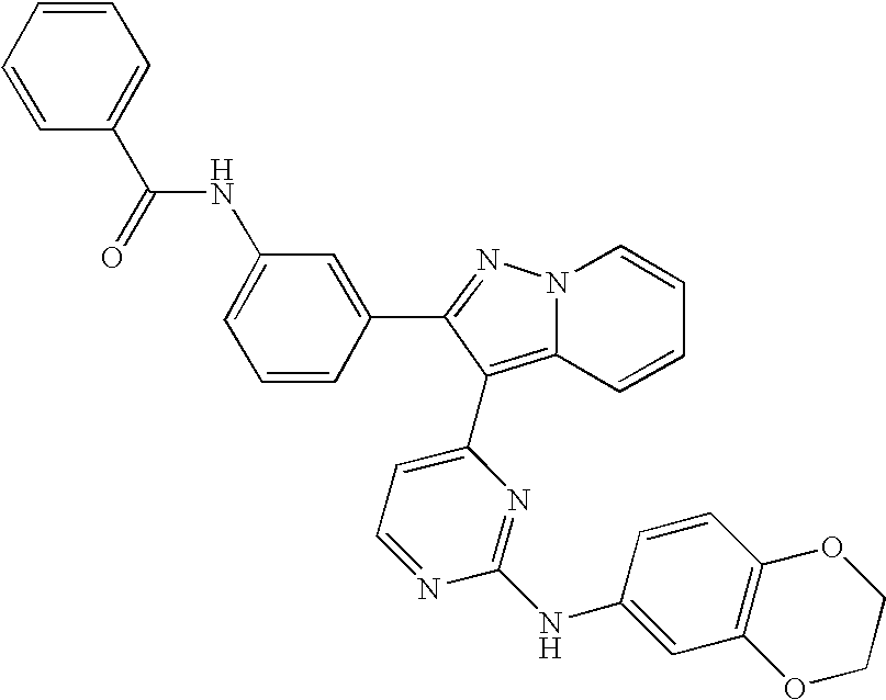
N(C1=CC=CC(C2=NN3C=CC=CC3=C2C2=CC=NC(NC3=CC4=C(C=C3)OCCO4)=N2)=C1)C(=O)C1=CC=CC=C1
